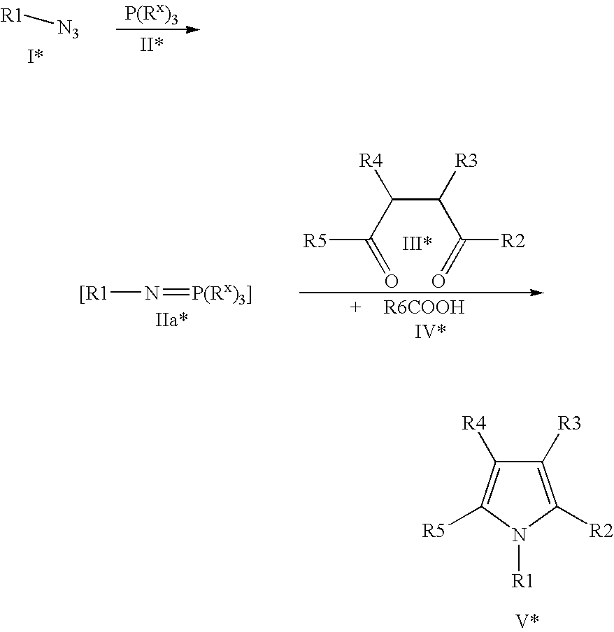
[R1][N3].N(=[P(Rx)3]])[[R1].[R5]C(C(C([R3])C([R2])=O)[R4])=O.C1([R3])=C([R2])N([R1])C([R5])=C1[R4]
